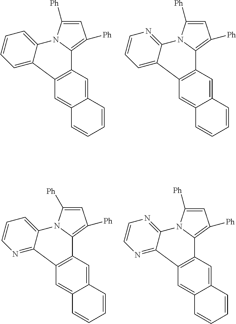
C1=C2C(=CC3=C1C1=CC=CN=C1N1C3=C([Ph])C=C1[Ph])C=CC=C2.C1=C2C(=CC3=C1C1=CC=CC=C1N1C3=C([Ph])C=C1[Ph])C=CC=C2.C1=C2C(=CC3=C1C1=NC=CC=C1N1C3=C([Ph])C=C1[Ph])C=CC=C2.C1=C2C(=CC3=C1C1=NC=CN=C1N1C3=C([Ph])C=C1[Ph])C=CC=C2
